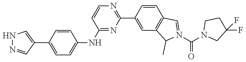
N1=C(C2=CC3=C(C=C2)C=N(C(N2CC(F)(F)CC2)=O)C3C)N=C(NC2=CC=C(C3=CNN=C3)C=C2)C=C1
